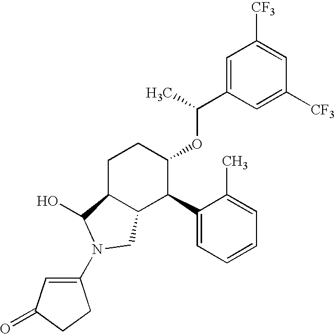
C1([CF3])=CC([CF3])=CC(C(C)OC2CCC3C(C2C2=CC=CC=C2C)CN(C2=CC(=O)CC2)C3O)=C1
